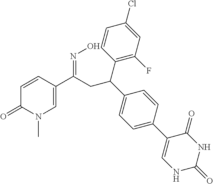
C1=CC(C(CC(C2=CC=C(C3=CNC(=O)NC3=O)C=C2)C2=C(F)C=C(Cl)C=C2)=NO)=CN(C)C1=O
